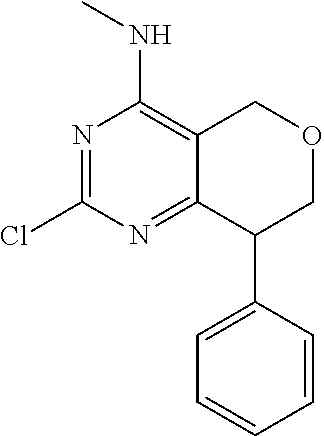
N1=C(Cl)N=C2C(=C1NC)COCC2C1=CC=CC=C1
